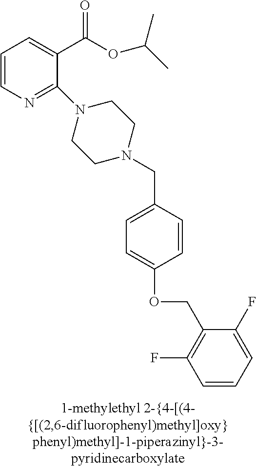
C1=CN=C(N2CCN(CC3=CC=C(OCC4=C(F)C=CC=C4F)C=C3)CC2)C(C(OC(C)C)=O)=C1
